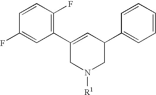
C1=CC(F)=CC(C2=CC(C3=CC=CC=C3)CN([R1])C2)=C1F
